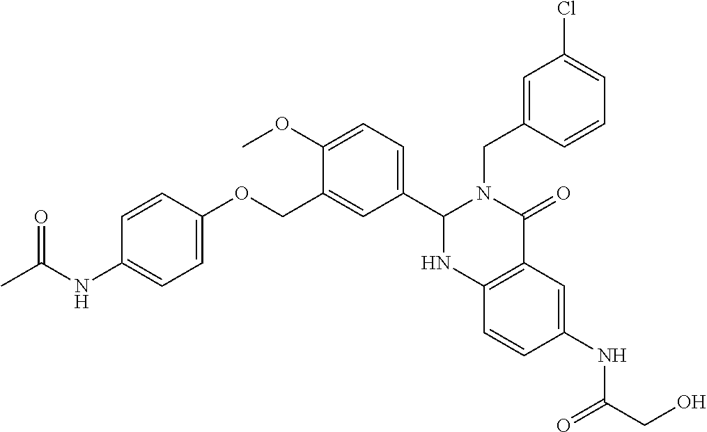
C1(C2=CC=C(OC)C(COC3=CC=C(NC(C)=O)C=C3)=C2)NC2=C(C(=O)N1CC1=CC(Cl)=CC=C1)C=C(NC(=O)CO)C=C2
